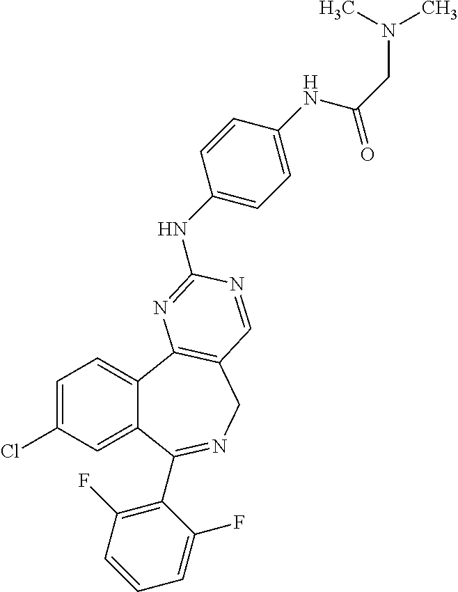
C1=C(Cl)C=C2C(=C1)C1=C(CN=C2C2=C(F)C=CC=C2F)C=NC(NC2=CC=C(NC(CN(C)C)=O)C=C2)=N1
